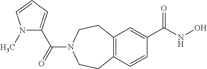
C12=C(C=C(C(NO)=O)C=C1)CCN(C(=O)C1=CC=CN1C)CC2
